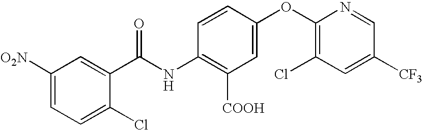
C1([O2N])=CC=C(Cl)C(C(NC2=C([COOH])C=C(OC3=C(Cl)C=C([CF3])C=N3)C=C2)=O)=C1
